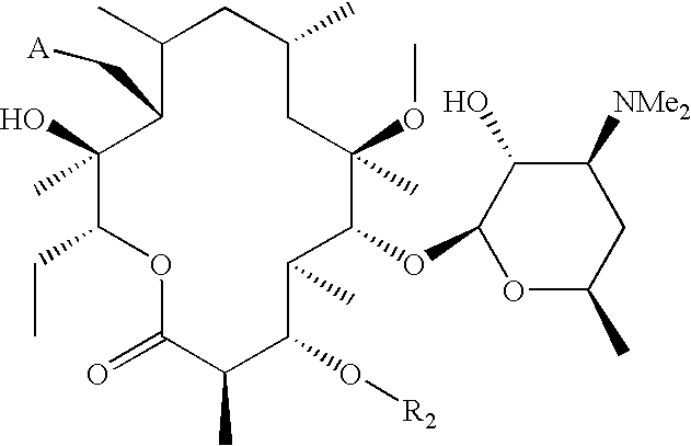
C1(C)(O)C(CC)OC(=O)C(C)C(O[R2])C(C)C(OC2OC(C)CC([NMe2])C2O)C(OC)(C)CC(C)CC(C)C1C[A]
